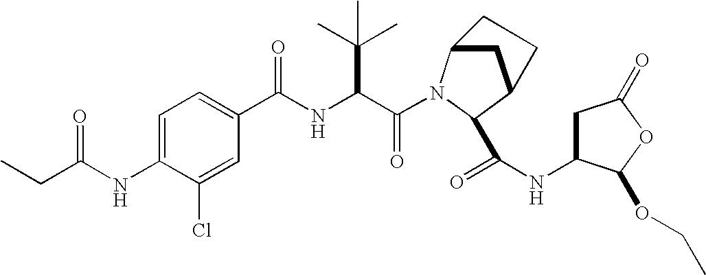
C(C(NC(C1=CC=C(NC(CC)=O)C(Cl)=C1)=O)C(C)(C)C)(=O)N1C2CC(C1C(=O)NC1CC(=O)OC1OCC)CC2
